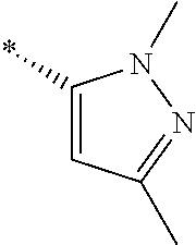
C1(*)=CC(C)=NN1C
